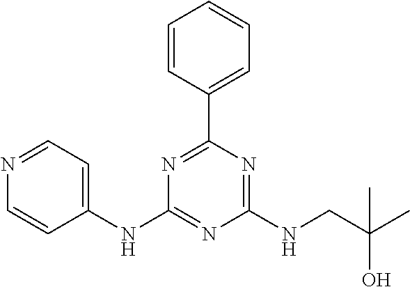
C1(NC2=NC(NCC(O)(C)C)=NC(C3=CC=CC=C3)=N2)=CC=NC=C1
